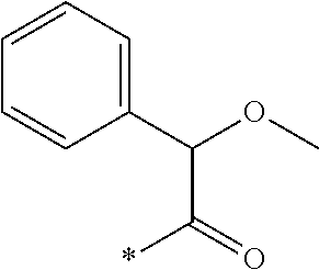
C1(C(OC)C(=O)*)=CC=CC=C1
